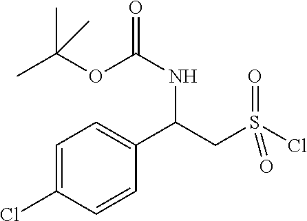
C1=C(Cl)C=CC(C(CS(Cl)(=O)=O)NC(=O)OC(C)(C)C)=C1
